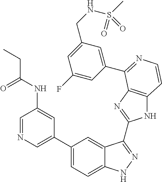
C1(C2=CN=CC(NC(=O)CC)=C2)=CC=C2C(=C1)C(C1=NC3=C(N1)C=CN=C3C1=CC(CNS(C)(=O)=O)=CC(F)=C1)=NN2
